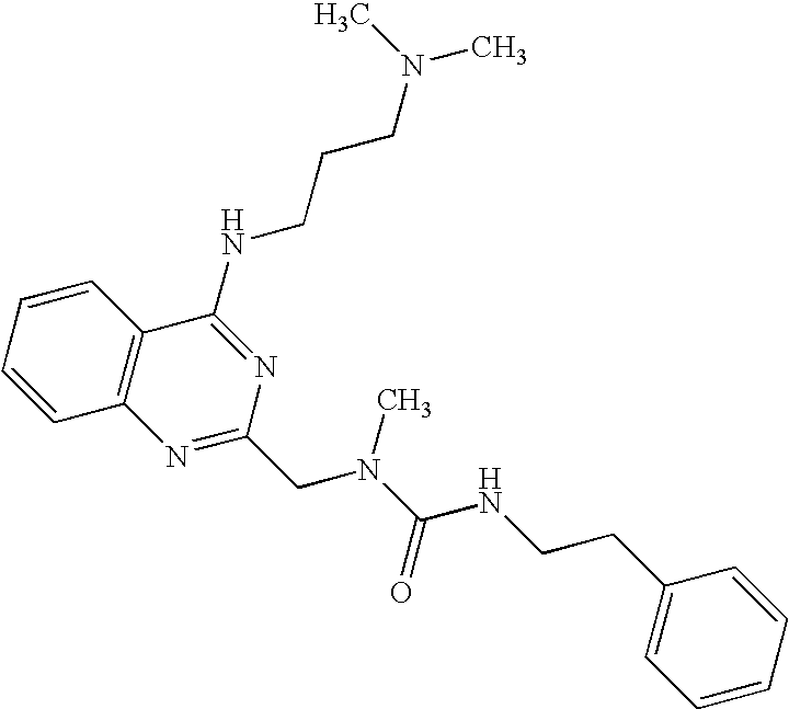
C1=CC=CC2=C1N=C(CN(C(=O)NCCC1=CC=CC=C1)C)N=C2NCCCN(C)C
